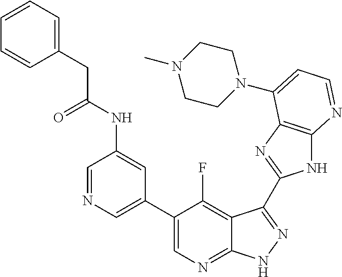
C1=NC=C(C2=CN=C3C(=C2F)C(C2=NC4=C(N2)N=CC=C4N2CCN(C)CC2)=NN3)C=C1NC(CC1=CC=CC=C1)=O
